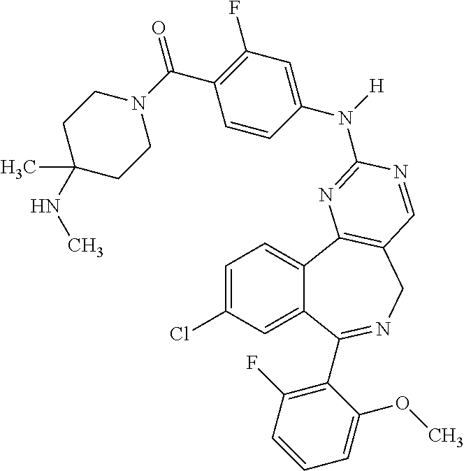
C1=C(Cl)C=C2C(=C1)C1=C(CN=C2C2=C(F)C=CC=C2OC)C=NC(N(C2=CC(F)=C(C(N3CCC(C)(NC)CC3)=O)C=C2)[H])=N1
